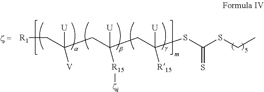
[R1]CC(CC(CC(SC(SCC)=S)([U])[R15])([U])[R15][zi])([U])[V]
